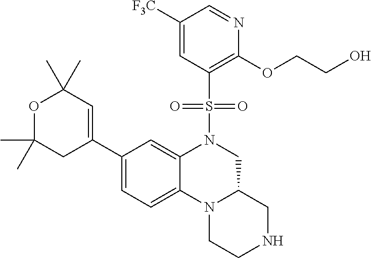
C1(C2=CC=C3C(=C2)N(S(C2=C(OCCO)N=CC([F3C])=C2)(=O)=O)CC2N3CCNC2)=CC(C)(C)OC(C)(C)C1
